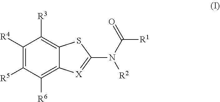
C1([R4])=C([R5])C([R6])=C2C(=C1[R3])SC(N(C(=O)[R1])[R2])=[X]2
